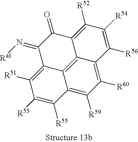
C12=C([R59])C([R60])=C3C4=C1C(=C([R51])C([R53])=C2[R55])C(=N[Ra1])C(=O)C4=C([R52])C([R54])=C3[R56]
